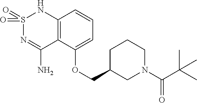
C12=C(C(OCC3CN(C(C(C)(C)C)=O)CCC3)=CC=C1)C(N)=NS(=O)(=O)N2
